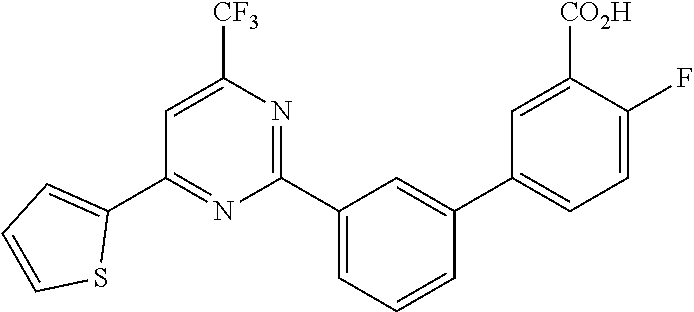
C1(C2=CC=CS2)=NC(C2=CC=CC(C3=CC=C(F)C([CO2H])=C3)=C2)=NC([CF3])=C1
